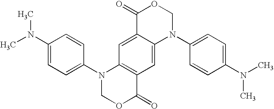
C1(N(C)C)=CC=C(N2COC(=O)C3=C2C=C2C(=C3)N(C3=CC=C(N(C)C)C=C3)COC2=O)C=C1
